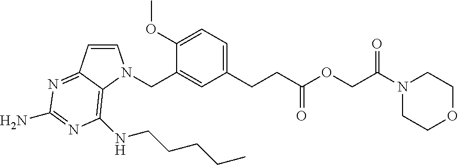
C1=CC2=NC(N)=NC(NCCCCC)=C2N1CC1=CC(CCC(OCC(N2CCOCC2)=O)=O)=CC=C1OC
